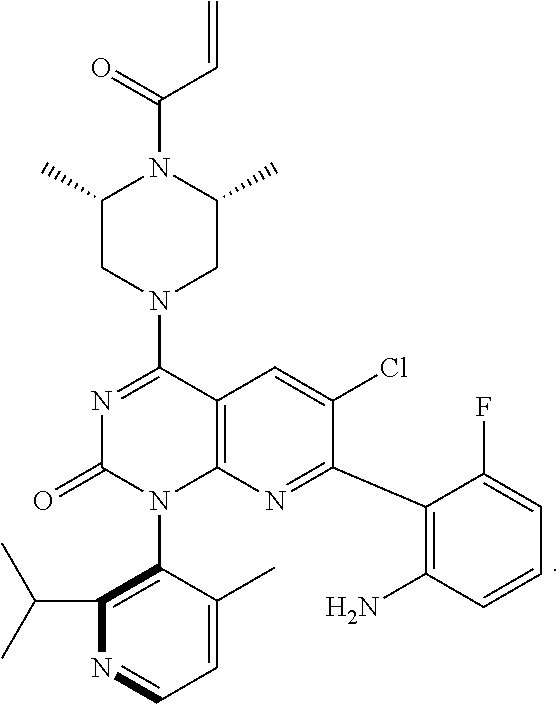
C1(C)CN(C2=NC(=O)N(C3=C(C(C)C)N=CC=C3C)C3=C2C=C(Cl)C(C2=C(N)C=CC=C2F)=N3)CC(C)N1C(=O)C=C
